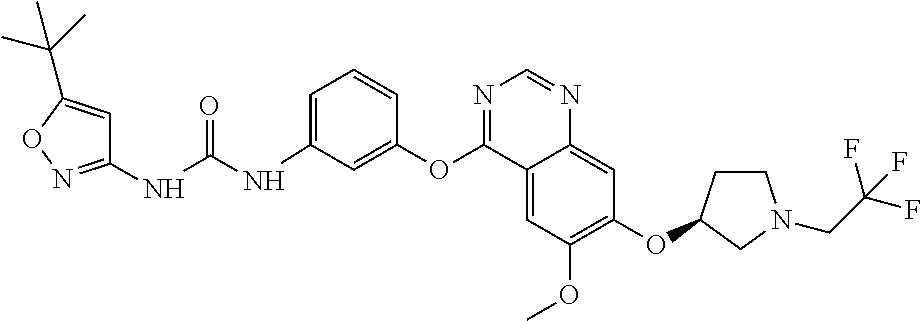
C1(NC(NC2=CC=CC(OC3=NC=NC4=CC(OC5CCN(CC(F)(F)F)C5)=C(OC)C=C34)=C2)=O)=NOC(C(C)(C)C)=C1
